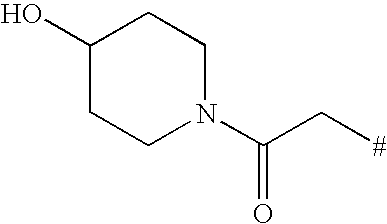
C1(O)CCN(C(C[#])=O)CC1
